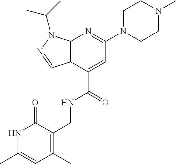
N1C(C)=CC(C)=C(CNC(=O)C2=CC(N3CCN(C)CC3)=NC3=C2C=NN3C(C)C)C1=O
